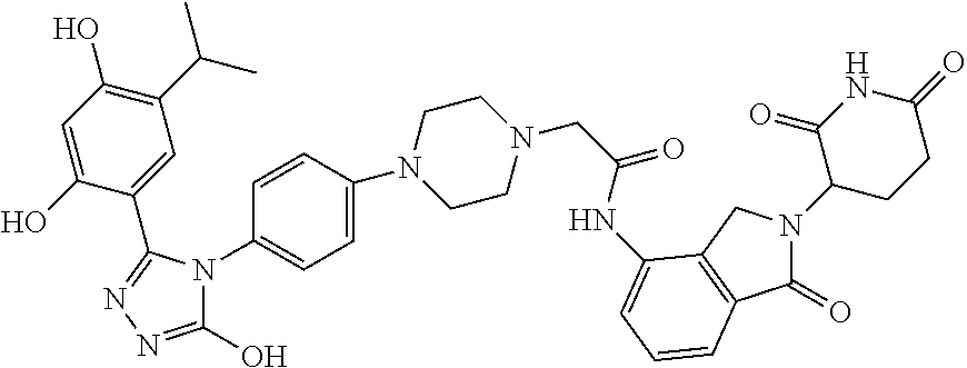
N1(C2=CC=C(N3CCN(CC(=O)NC4=CC=CC5=C4CN(C4CCC(=O)NC4=O)C5=O)CC3)C=C2)C(O)=NN=C1C1=CC(C(C)C)=C(O)C=C1O
